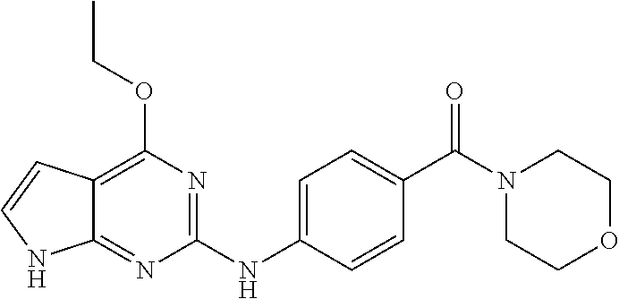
C1(NC2=CC=C(C(N3CCOCC3)=O)C=C2)=NC(OCC)=C2C(=N1)NC=C2
